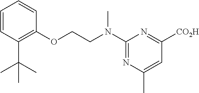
C1=CC(C(C)(C)C)=C(OCCN(C2=NC(C)=CC([CO2H])=N2)C)C=C1
